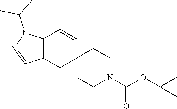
N1(C(C)C)N=CC2=C1C=CC1(CCN(C(=O)OC(C)(C)C)CC1)C2
